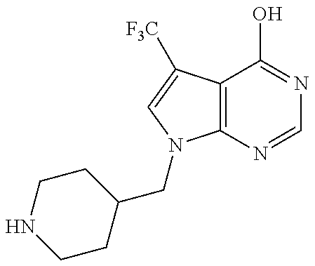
C1CC(CN2C3=C(C([F3C])=C2)C(O)=NC=N3)CCN1
